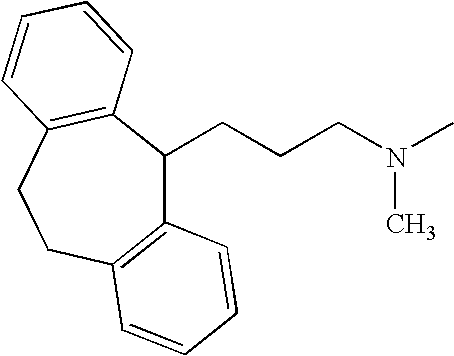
C12=C(CCC3=C(C1CCCN(C)C)C=CC=C3)C=CC=C2
